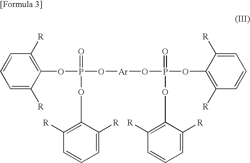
C1([R])=CC=CC([R])=C1OP(OC1=C([R])C=CC=C1[R])(=O)O[Ar]OP(OC1=C([R])C=CC=C1[R])(OC1=C([R])C=CC=C1[R])=O
